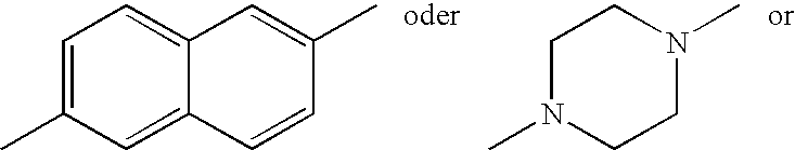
C1=C(C)C=C2C(=C1)C=C(C)C=C2.C1N(C)CCN(C)C1
